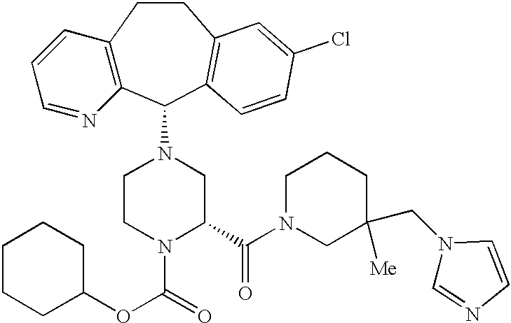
C12=C(C(N3CCN(C(=O)OC4CCCCC4)C(C(N4CC(CN5C=NC=C5)([Me])CCC4)=O)C3)C3=C(CC1)C=C(Cl)C=C3)N=CC=C2
